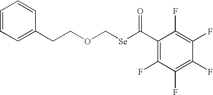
C(C1=CC=CC=C1)COC[Se]C(C1=C(F)C(F)=C(F)C(F)=C1F)=O
